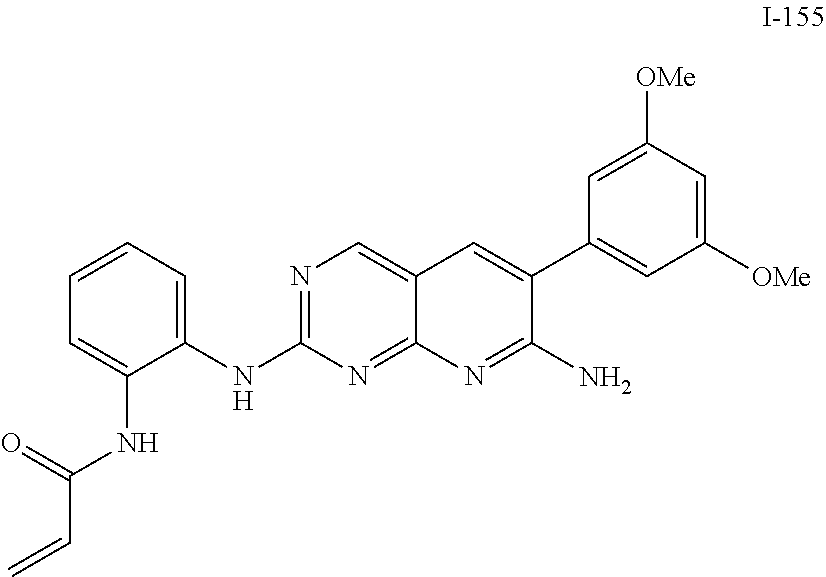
C1(C2=CC3=CN=C(NC4=CC=CC=C4NC(C=C)=O)N=C3N=C2N)=CC([OMe])=CC([OMe])=C1
